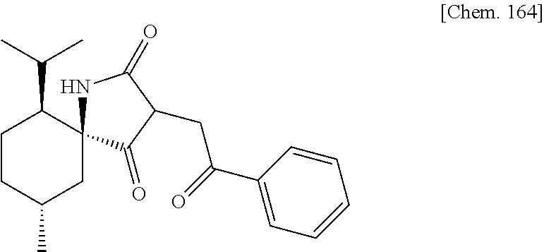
C1CC(C)CC2(C1C(C)C)NC(=O)C(CC(C1=CC=CC=C1)=O)C2=O
